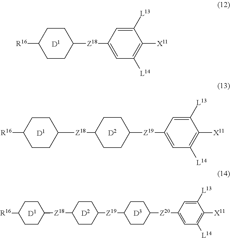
C1([Z18]C2=CC([L14])=C([X11])C([L13])=C2)CCC([R16])CC1.C1([Z19]C2=CC([L14])=C([X11])C([L13])=C2)CCC([Z18]C2CCC([R16])CC2)CC1.C1([Z19]C2CCC([Z20]C3=CC([L14])=C([X11])C([L13])=C3)CC2)CCC([Z18]C2CCC([R16])CC2)CC1
